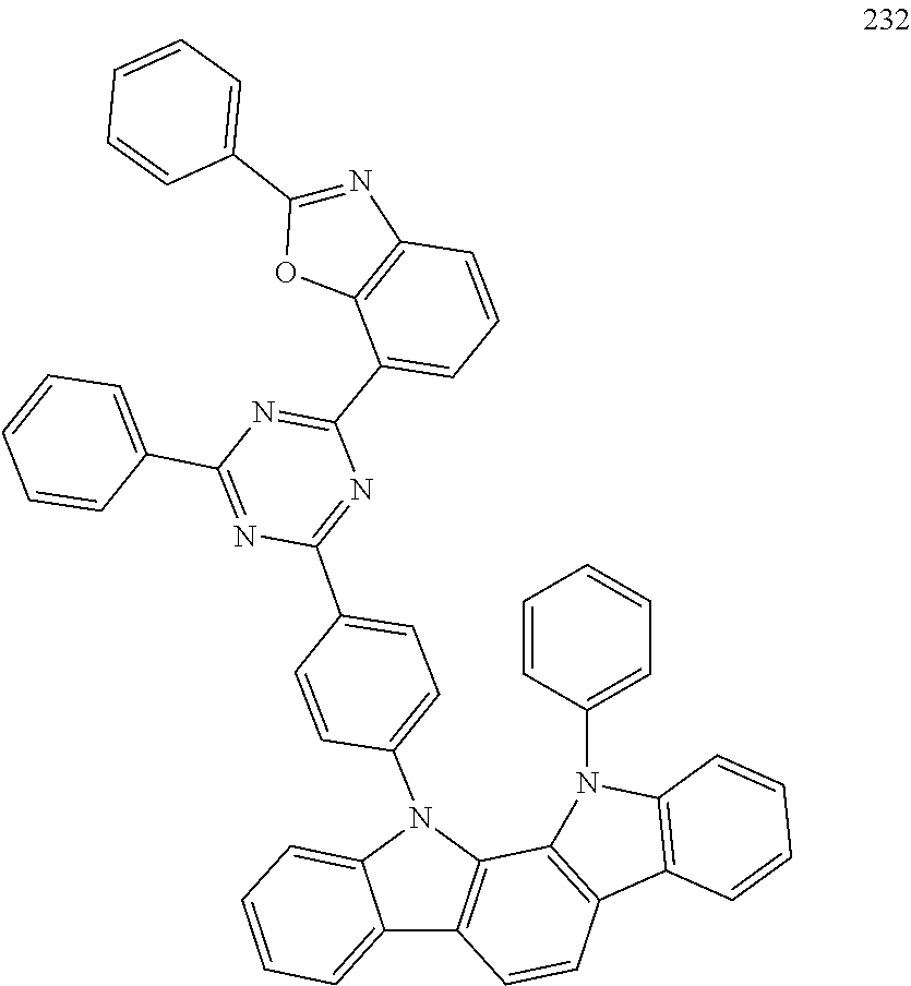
C1(N2C3=C(C4=C2C2=C(C5=CC=CC=C5N2C2=CC=C(C5=NC(C6=CC=CC7=C6OC(C6=CC=CC=C6)=N7)=NC(C6=CC=CC=C6)=N5)C=C2)C=C4)C=CC=C3)=CC=CC=C1
